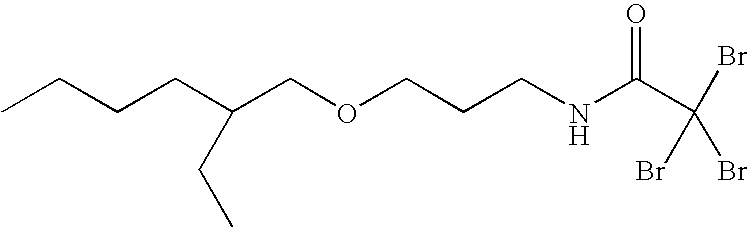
CCCCC(CC)COCCCNC(C(Br)(Br)Br)=O
